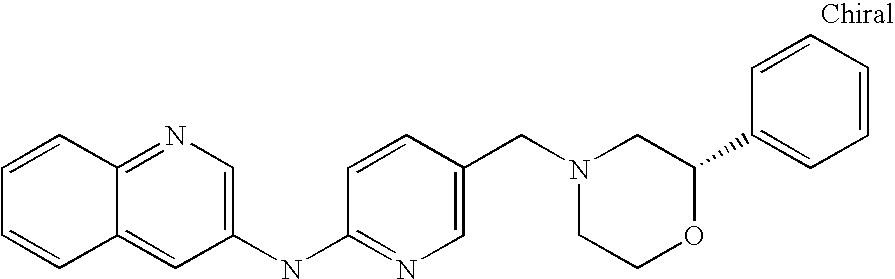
N(C1=NC=C(CN2CCOC(C3=CC=CC=C3)C2)C=C1)C1=CN=C2C(=C1)C=CC=C2
